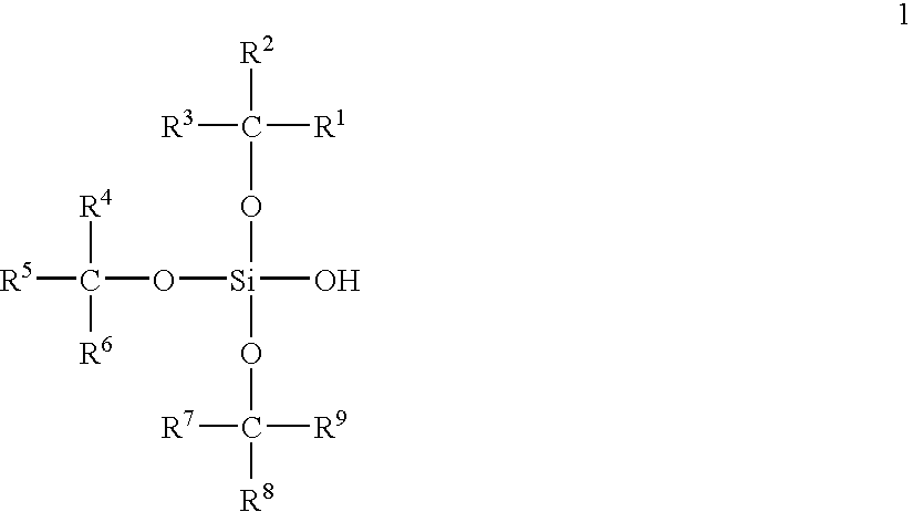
[R5]C([R4])([R6])O[Si](OC([R3])([R2])[R1])(O)OC([R7])([R9])[R8]
